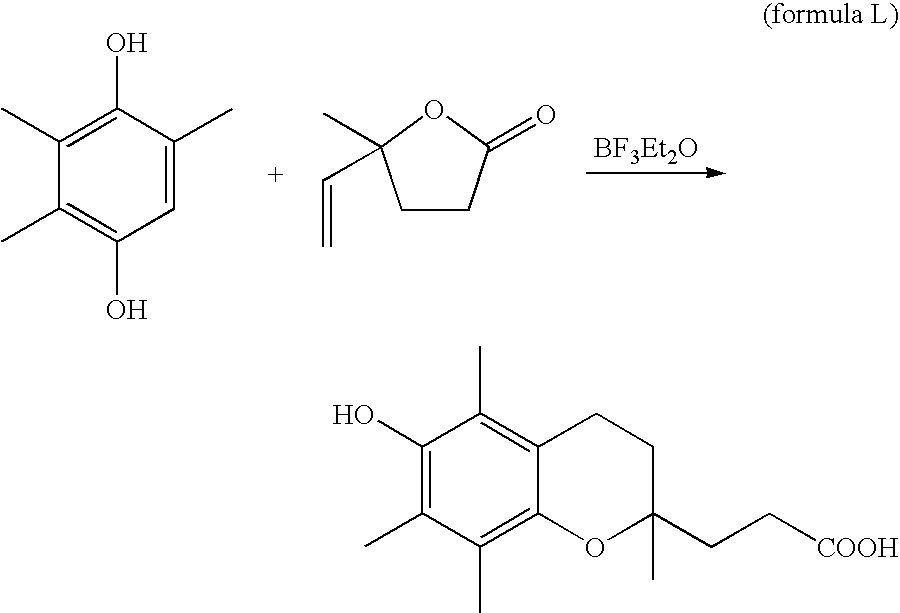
C1(C)=C(O)C=C(C)C(O)=C1C.C1CC(=O)OC1(C)C=C.C1(O)=C(C)C(C)=C2C(=C1C)CCC(CC[COOH])(C)O2
